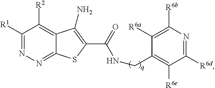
C1([R1])=NN=C2C(=C1[R2])C(N)=C(C(=O)NCC1=C([R6e])C([R6d])=NC([R6b])=C1[R6a])S2
